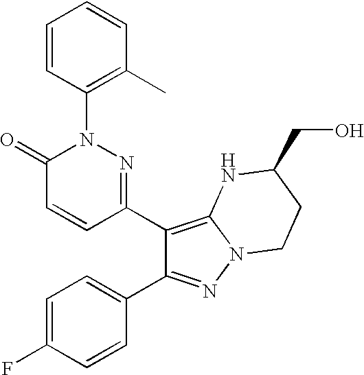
C1(C2=NN(C3=C(C)C=CC=C3)C(=O)C=C2)=C2N(N=C1C1=CC=C(F)C=C1)CCC(CO)N2
